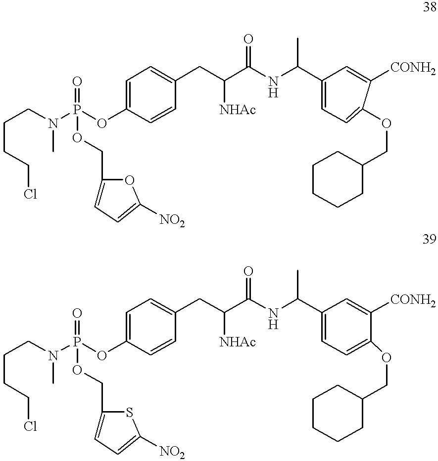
C(CCCl)CN(P(OC1=CC=C(CC(C(NC(C2=CC=C(OCC3CCCCC3)C([CONH2])=C2)C)=O)[NHAc])C=C1)(=O)OCC1=CC=C([NO2])O1)C.C(CCCl)CN(P(OC1=CC=C(CC(C(NC(C2=CC=C(OCC3CCCCC3)C([CONH2])=C2)C)=O)[NHAc])C=C1)(=O)OCC1=CC=C([NO2])S1)C
